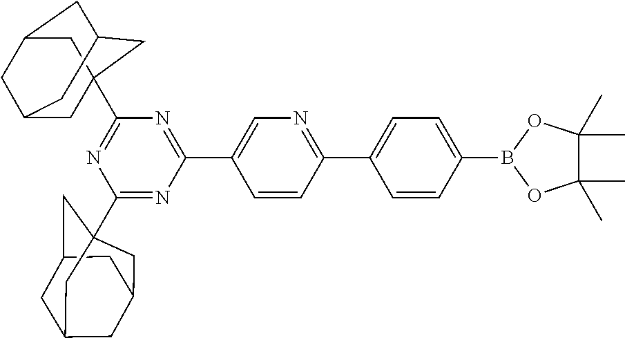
C1(C23CC4CC(CC(C2)C4)C3)=NC(C2=CN=C(C3=CC=C(B4OC(C)(C)C(C)(C)O4)C=C3)C=C2)=NC(C23CC4CC(CC(C2)C4)C3)=N1
